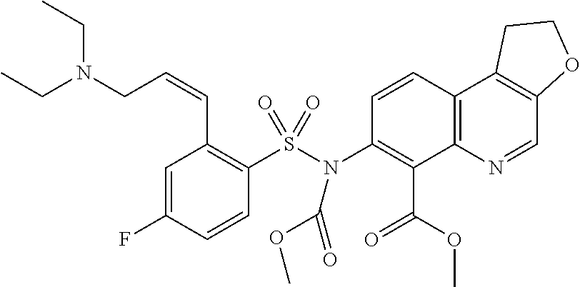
C1=C(F)C=CC(S(N(C2=C(C(OC)=O)C3=C(C=C2)C2=C(C=N3)OCC2)C(OC)=O)(=O)=O)=C1C=CCN(CC)CC
